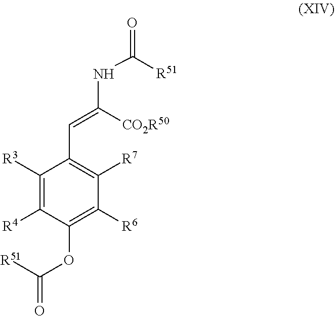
C1([R3])=C([R4])C(OC(=O)[R51])=C([R6])C([R7])=C1C=C(NC(=O)[R51])[CO2R50]
